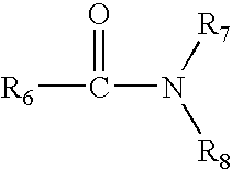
[R6]C(N([R7])[R8])=O
